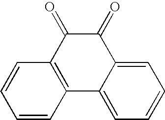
C1=CC2=C(C=C1)C(=O)C(=O)C1=CC=CC=C21
